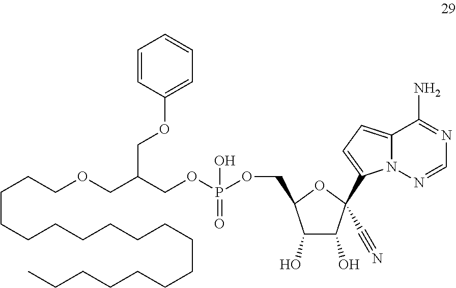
C(CCOCC(COP(OCC1C(O)C(O)C(C2=CC=C3N2N=CN=C3N)(C#N)O1)(O)=O)COC1=CC=CC=C1)CCCCCCCCCCCCCCC
